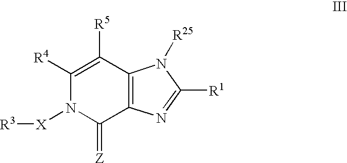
C1([R4])=C([R5])C2=C(C(=[Z])N1[X][R3])N=C([R1])N2[R25]
